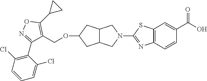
C1=CC=C(Cl)C(C2=NOC(C3CC3)=C2COC2CC3C(C2)CN(C2=NC4=C(S2)C=C(C(O)=O)C=C4)C3)=C1Cl
